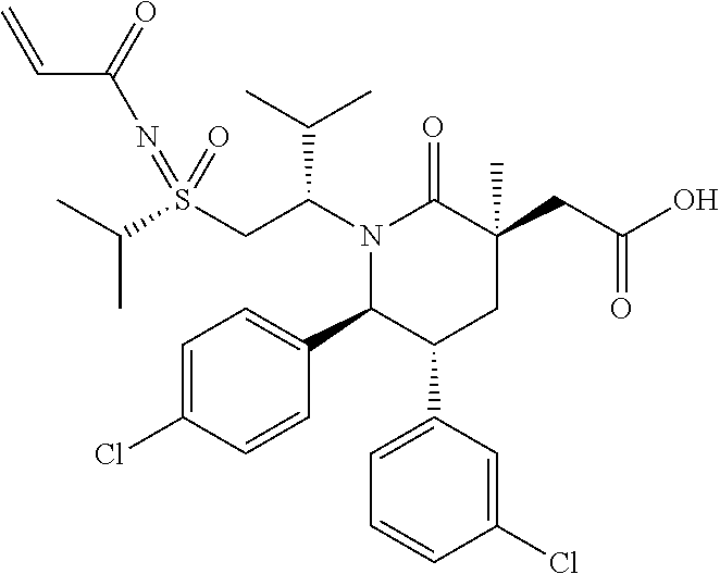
S(CC(N1C(=O)C(CC(O)=O)(C)CC(C2=CC=CC(Cl)=C2)C1C1=CC=C(Cl)C=C1)C(C)C)(=NC(=O)C=C)(=O)C(C)C
